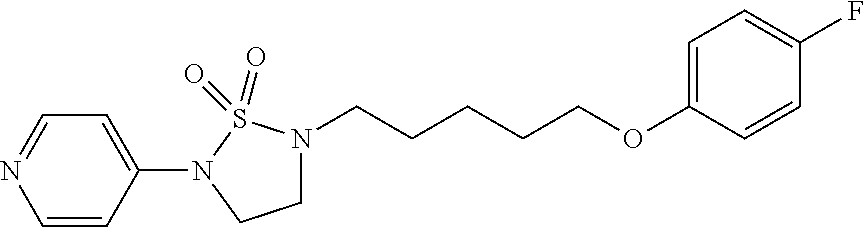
C1(N2S(=O)(=O)N(CCCCCOC3=CC=C(F)C=C3)CC2)=CC=NC=C1
